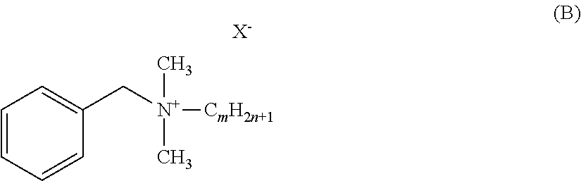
C1=CC=CC(C[N+]([CmH2n+1])(C)C)=C1.[X-]
